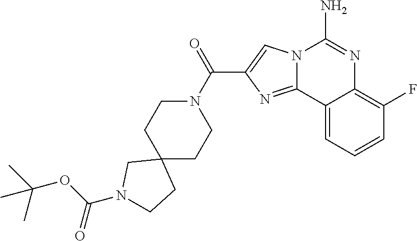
N12C(=NC(C(N3CCC4(CC3)CN(C(=O)OC(C)(C)C)CC4)=O)=C1)C1=CC=CC(F)=C1N=C2N
